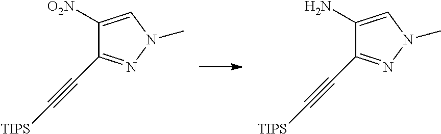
C1(C#C[TIPS])=NN(C)C=C1[O2N].C1(C#C[TIPS])=NN(C)C=C1N
